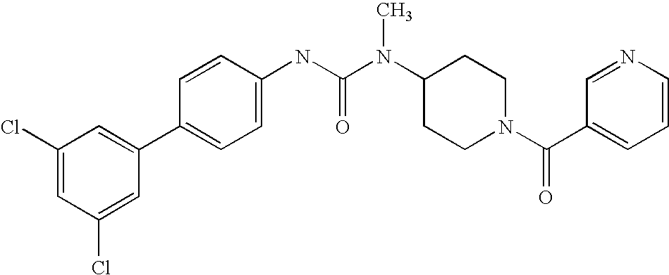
C1(Cl)=CC(Cl)=CC(C2=CC=C(NC(N(C3CCN(C(C4=CC=CN=C4)=O)CC3)C)=O)C=C2)=C1
